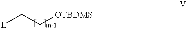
[L]CC[OTBDMS]
